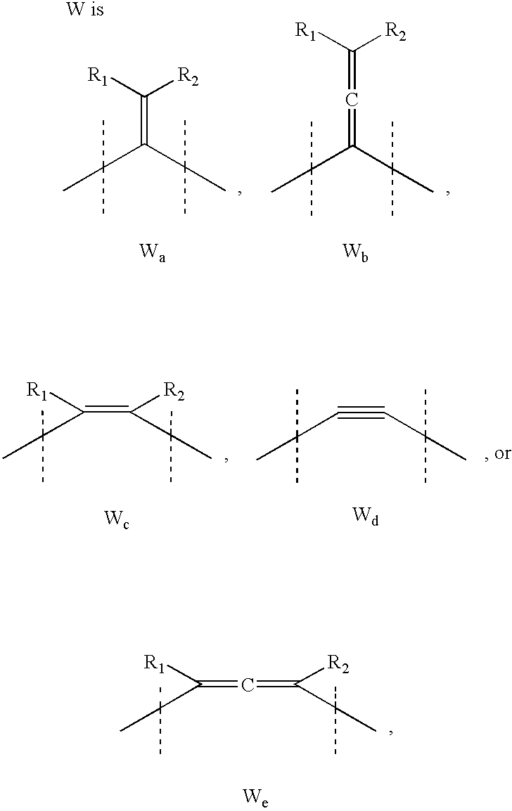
C([R1])(C(C)(C)C)=C=C([R2])C(C)(C)C.[R1]C([R2])=C(C(C)(C)C)C(C)(C)C.C(=C(C(C)(C)C)C(C)(C)C)=C([R2])[R1].C(=C([R2])C(C)(C)C)([R1])C(C)(C)C.C(#CC(C)(C)C)C(C)(C)C
